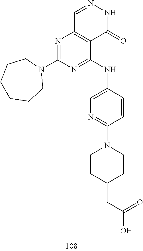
C1=NNC(=O)C2=C1N=C(N1CCCCCC1)N=C2NC1=CN=C(N2CCC(CC(O)=O)CC2)C=C1
